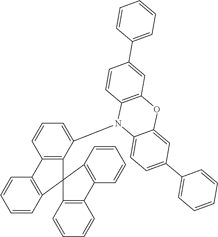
C1=CC2=C(C=C1)C1=C(C(N3C4=CC=C(C5=CC=CC=C5)C=C4OC4=C3C=CC(C3=CC=CC=C3)=C4)=CC=C1)C21C2=C(C=CC=C2)C2=C1C=CC=C2
